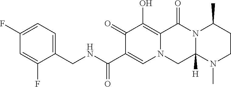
C1(=O)C(O)=C2N(C=C1C(NCC1=CC=C(F)C=C1F)=O)CC1([H])N(C2=O)C(C)CCN1C
